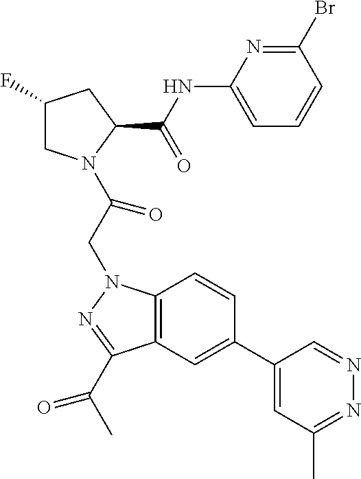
C1(F)CN(C(CN2C3=C(C(C(C)=O)=N2)C=C(C2=CC(C)=NN=C2)C=C3)=O)C(C(NC2=CC=CC(Br)=N2)=O)C1
